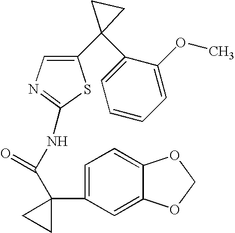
C1=C(C2(C(NC3=NC=C(C4(C5=CC=CC=C5OC)CC4)S3)=O)CC2)C=C2C(=C1)OCO2
